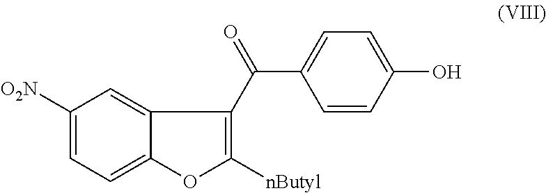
C1=CC(O)=CC=C1C(=O)C1=C([nButyl])OC2=CC=C([O2N])C=C21
